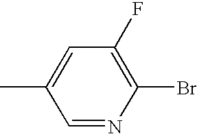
C1(Br)=C(F)C=C(C)C=N1
